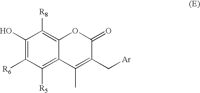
C1(O)=C([R6])C([R5])=C2C(=C1[R8])OC(=O)C(C[Ar])=C2C
